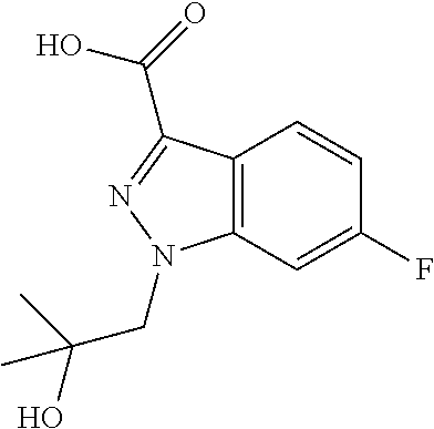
C12=C(C=C(F)C=C1)N(CC(O)(C)C)N=C2C(=O)O
